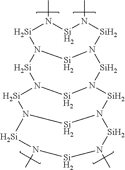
CN1[Si]N(C)[Si]N2[Si]N([Si]1)[Si]N1[Si]N([Si]2)[Si]N2[Si]N([Si]1)[Si]N(C)[Si]N(C)[Si]2
